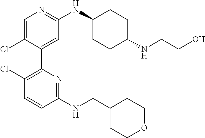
C1=C(Cl)C(C2=C(Cl)C=CC(NCC3CCOCC3)=N2)=CC(NC2CCC(NCCO)CC2)=N1
